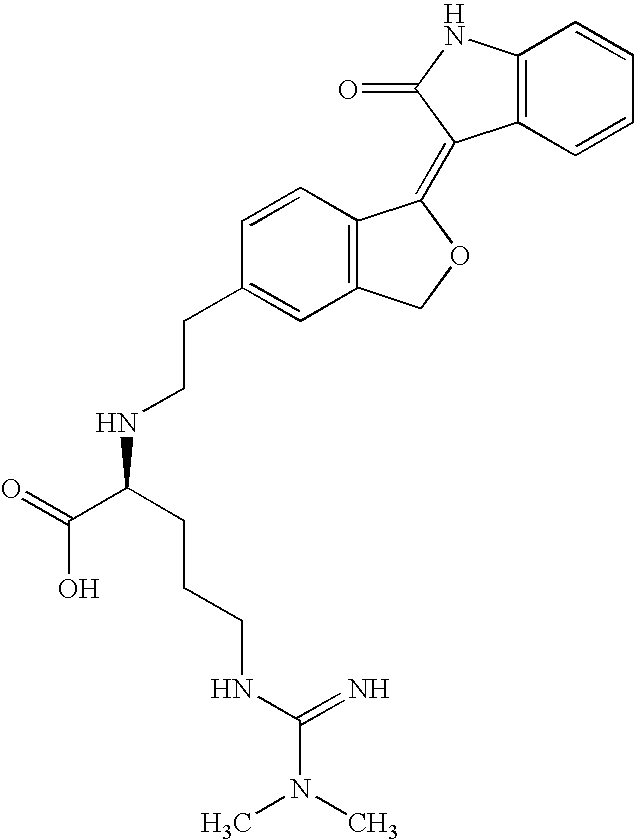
C1=CC(CCNC(C(=O)O)CCCNC(N(C)C)=N)=CC2=C1C(=C1C3=C(NC1=O)C=CC=C3)OC2
